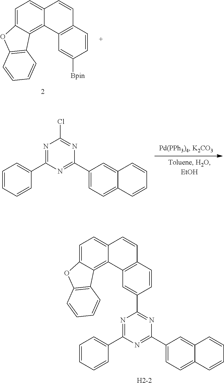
C1=C2C(=C3C(=C1)C=CC1=C3C=C([Bpin])C=C1)C1=C(O2)C=CC=C1.C1(C2=NC(C3=CC=CC=C3)=NC(Cl)=N2)=CC=C2C(=C1)C=CC=C2.C1=C2C(=C3C(=C1)C=CC1=C3C=C(C3=NC(C4=CC=C5C(=C4)C=CC=C5)=NC(C4=CC=CC=C4)=N3)C=C1)C1=C(O2)C=CC=C1.[H2-2]
